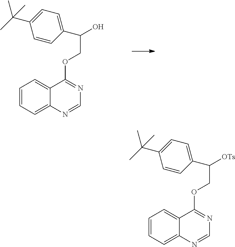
C1=CC=C2C(=C1)C(OCC(O)C1=CC=C(C(C)(C)C)C=C1)=NC=N2.C1=CC=C2C(=C1)C(OCC([OTs])C1=CC=C(C(C)(C)C)C=C1)=NC=N2
